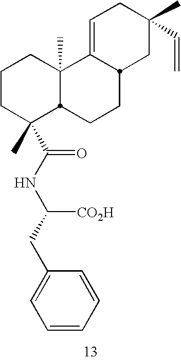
C1CC(C(=O)NC([CO2H])CC2=CC=CC=C2)(C)C2C(C)(C1)C1=CCC(C)(C=C)CC1CC2
